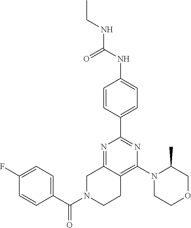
C1N(C(C2=CC=C(F)C=C2)=O)CCC2=C(N3CCOCC3C)N=C(C3=CC=C(NC(NCC)=O)C=C3)N=C12
